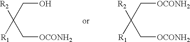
C(O)C([R2])(C[OCONH2])[R1].C([OCONH2])C([R2])(C[OCONH2])[R1]
